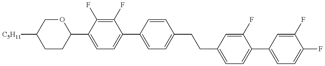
C1CC(C2=CC=C(C3=CC=C(CCC4=CC=C(C5=CC=C(F)C(F)=C5)C(F)=C4)C=C3)C(F)=C2F)OCC1[C5H11]
